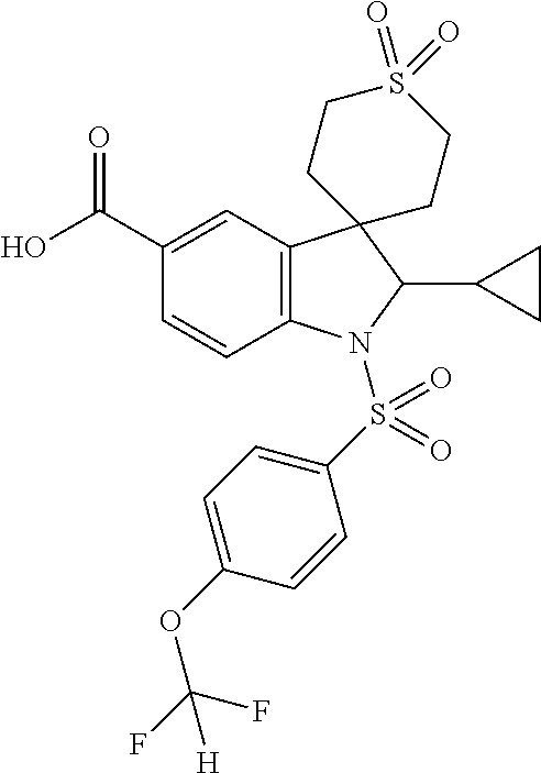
C12=C(C=C(C(O)=O)C=C1)C1(C(C3CC3)N2S(C2=CC=C(OC(F)([H])F)C=C2)(=O)=O)CCS(=O)(=O)CC1
